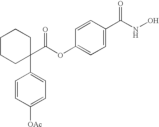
C1=CC(C(NO)=O)=CC=C1OC(C1(C2=CC=C([OAc])C=C2)CCCCC1)=O
